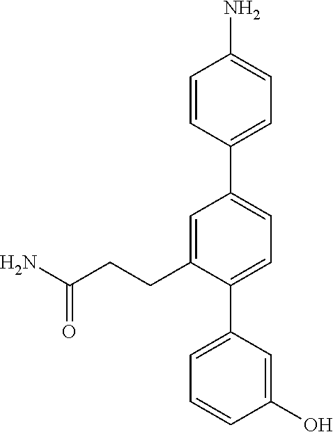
C1=CC(C2=CC=C(C3=CC=CC(O)=C3)C(CCC(N)=O)=C2)=CC=C1N
